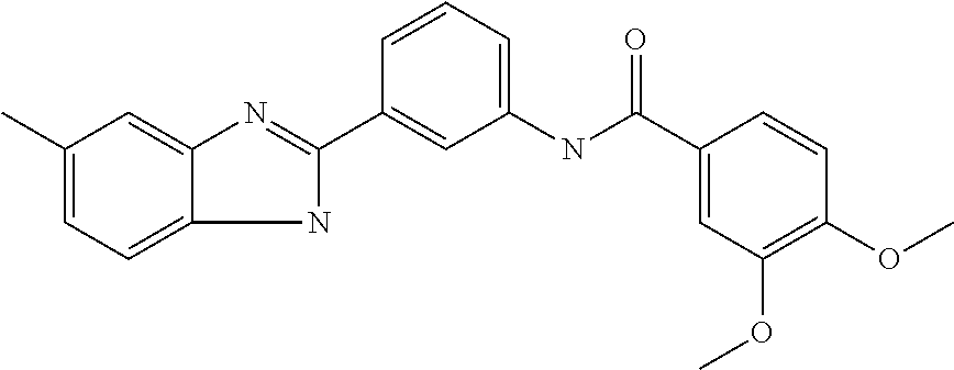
C1(C)=CC=C2NC(C3=CC(NC(C4=CC(OC)=C(OC)C=C4)=O)=CC=C3)=NC2=C1
